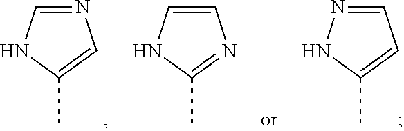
C1=NC=C(C)N1.N1=CC=C(C)N1.C1=CN=C(C)N1
